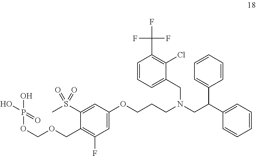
C1=CC=C(CN(CC(C2=CC=CC=C2)C2=CC=CC=C2)CCCOC2=CC(F)=C(COCOP(O)(O)=O)C(S(C)(=O)=O)=C2)C(Cl)=C1C(F)(F)F
